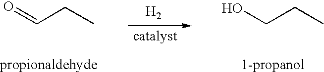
O=CCC.[H2].OCCC
